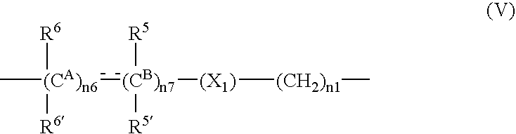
C[(CA)n6]([R6])([R6]):[(CB)n7]([(X1)][(CH2)n1]C)([R5])[R5]
